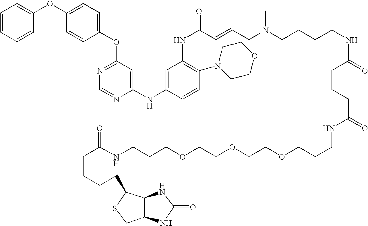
O(C1=NC=NC(NC2=CC(NC(=O)C=CCN(CCCCNC(=O)CCCC(=O)NCCCOCCOCCOCCCNC(CCCCC3SCC4C3NC(=O)N4)=O)C)=C(N3CCOCC3)C=C2)=C1)C1=CC=C(OC2=CC=CC=C2)C=C1
